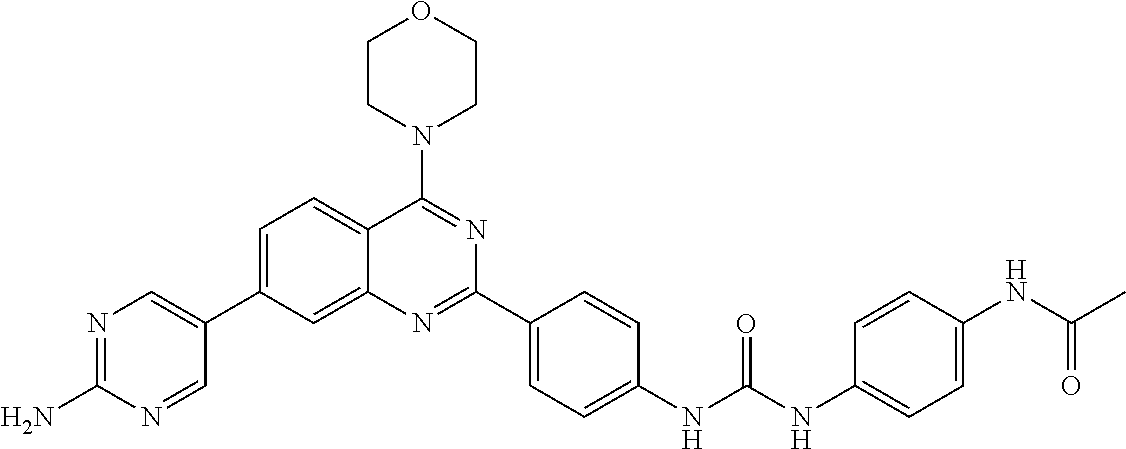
C1=C(C2=CN=C(N)N=C2)C=C2C(=C1)C(N1CCOCC1)=NC(C1=CC=C(NC(NC3=CC=C(NC(C)=O)C=C3)=O)C=C1)=N2
